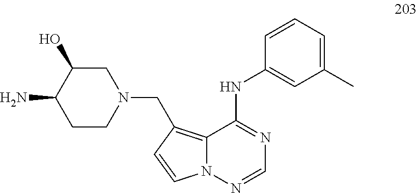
C1C(O)C(N)CCN1CC1=C2N(N=CN=C2NC2=CC(C)=CC=C2)C=C1
